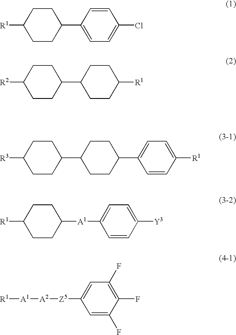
[R1]C1CCC(C2=CC=C(Cl)C=C2)CC1.[R2]C1CCC(C2CCC([R1])CC2)CC1.[R3]C1CCC(C2CCC(C3=CC=C([R1])C=C3)CC2)CC1.C1([A1]C2=CC=C([Y3])C=C2)CCC([R1])CC1.[R1][A1][A2][Z5]C1=CC(F)=C(F)C(F)=C1
